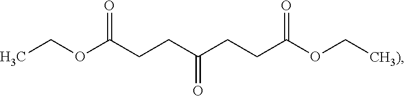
CCOC(CCC(CCC(OC[CH3)])=O)=O)=O
